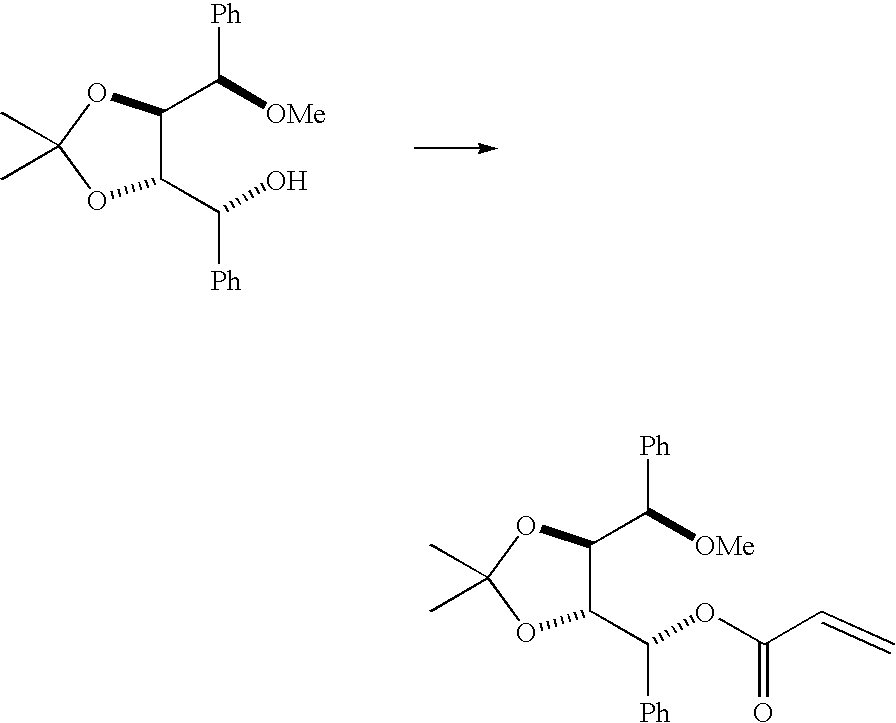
C1(C([OMe])[Ph])C(C(O)[Ph])OC(C)(C)O1.C1(C([OMe])[Ph])C(C(OC(C=C)=O)[Ph])OC(C)(C)O1
